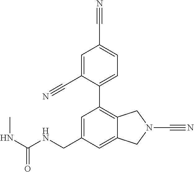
C1=C2C(=C(C3=CC=C(C#N)C=C3C#N)C=C1CNC(NC)=O)CN(C#N)C2
